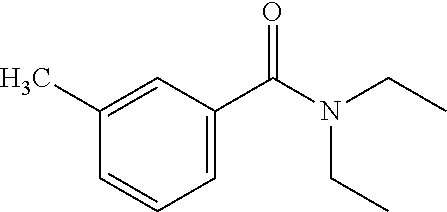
C1(C)=CC(C(N(CC)CC)=O)=CC=C1
